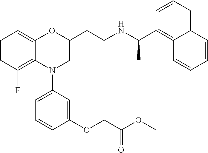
C1=CC(F)=C2C(=C1)OC(CCNC(C1=C3C(=CC=C1)C=CC=C3)C)CN2C1=CC=CC(OCC(OC)=O)=C1
